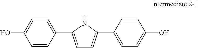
OC1=CC=C(C2=CC=C(C3=CC=C(O)C=C3)N2)C=C1
